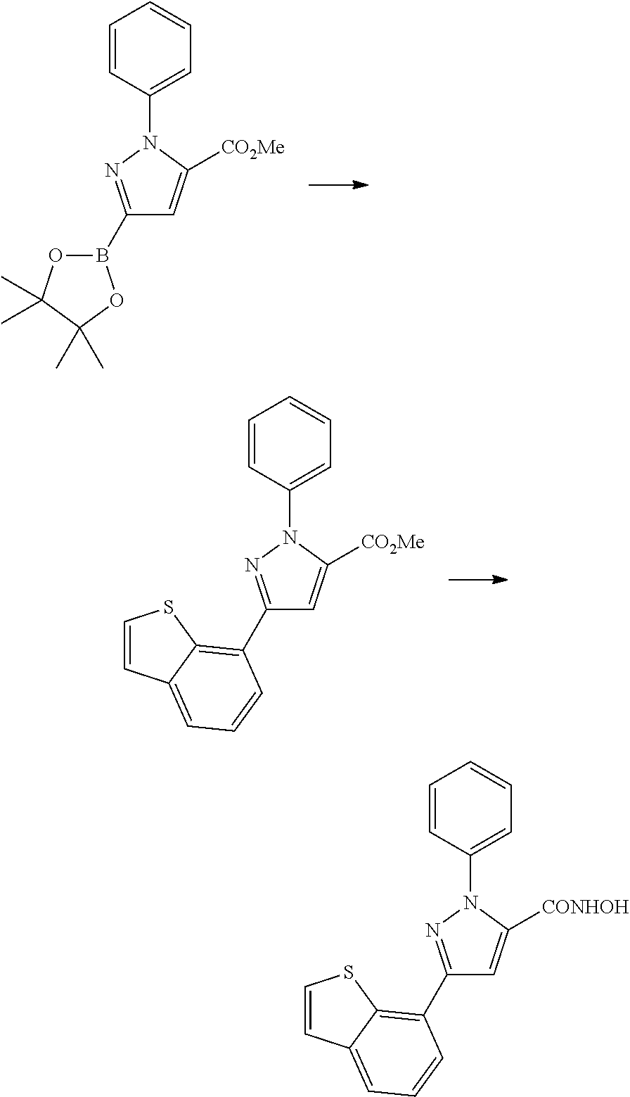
C1=CC(N2N=C(B3OC(C)(C)C(C)(C)O3)C=C2[CO2Me])=CC=C1.C1=CC(N2N=C(C3=C4C(=CC=C3)C=CS4)C=C2[CO2Me])=CC=C1.C1=CC(N2N=C(C3=C4C(=CC=C3)C=CS4)C=C2[CONHOH])=CC=C1
